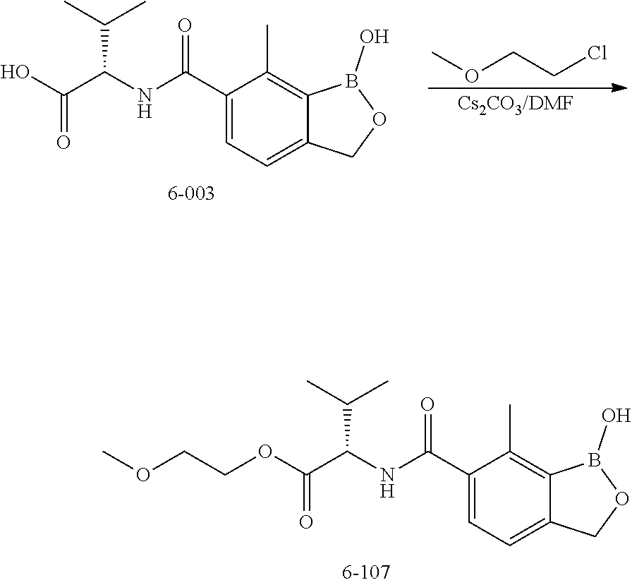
C1(C(NC(C(O)=O)C(C)C)=O)=CC=C2C(=C1C)B(O)OC2.COCCCl.C1(C(NC(C(=O)OCCOC)C(C)C)=O)=CC=C2C(=C1C)B(O)OC2
